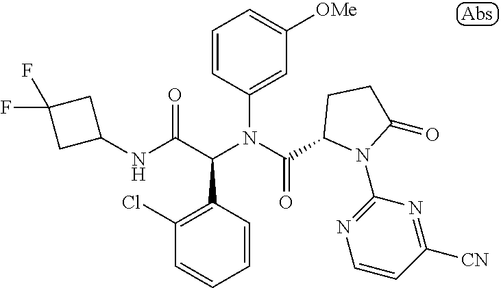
N(C(C(N(C(=O)C1N(C2=NC=CC([CN])=N2)C(=O)CC1)C1=CC([OMe])=CC=C1)C1=C(Cl)C=CC=C1)=O)C1CC(F)(F)C1
